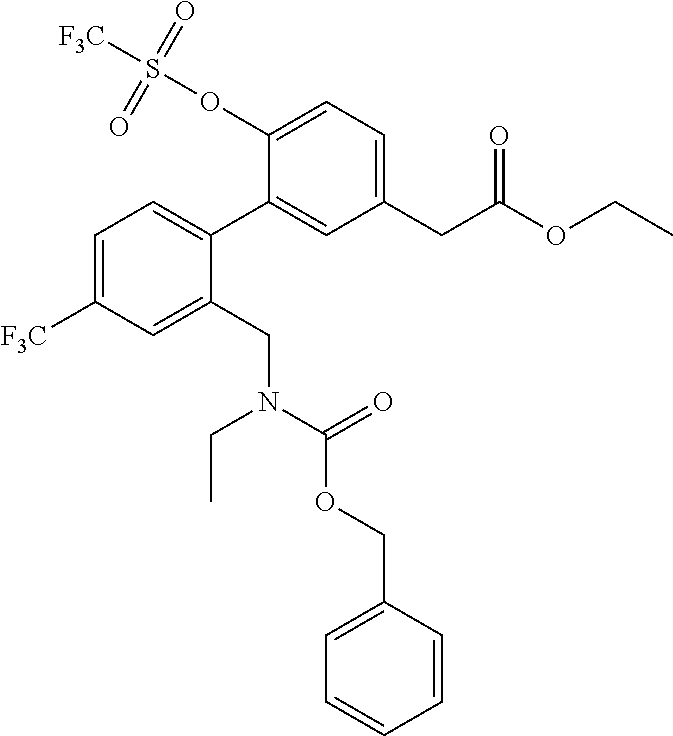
C1=C([F3C])C=C(CN(CC)C(OCC2=CC=CC=C2)=O)C(C2=CC(CC(OCC)=O)=CC=C2OS([F3C])(=O)=O)=C1
